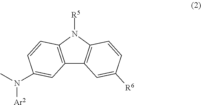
CN(C1=CC2=C(N([R5])C3=C2C=C([R6])C=C3)C=C1)[Ar2]
